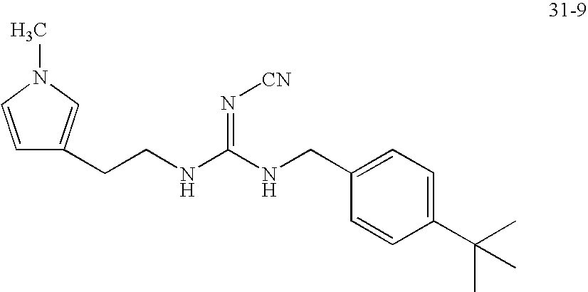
C(NC(=N[CN])NCC1=CC=C(C(C)(C)C)C=C1)CC1=CN(C)C=C1
